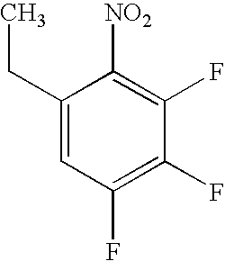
C1(CC)=CC(F)=C(F)C(F)=C1[NO2]
